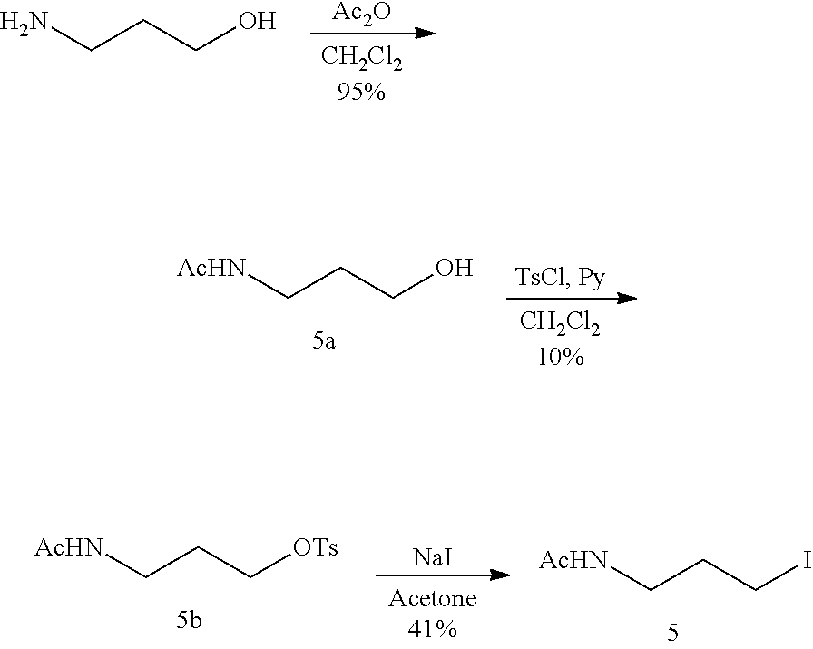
[AcHN]CCCO.NCCCO.[Ac2O].[AcHN]CCCI.[AcHN]CCC[OTs].[NaI]
